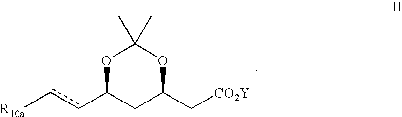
[R10a]ccC1CC(C[CO2Y])OC(C)(C)O1
